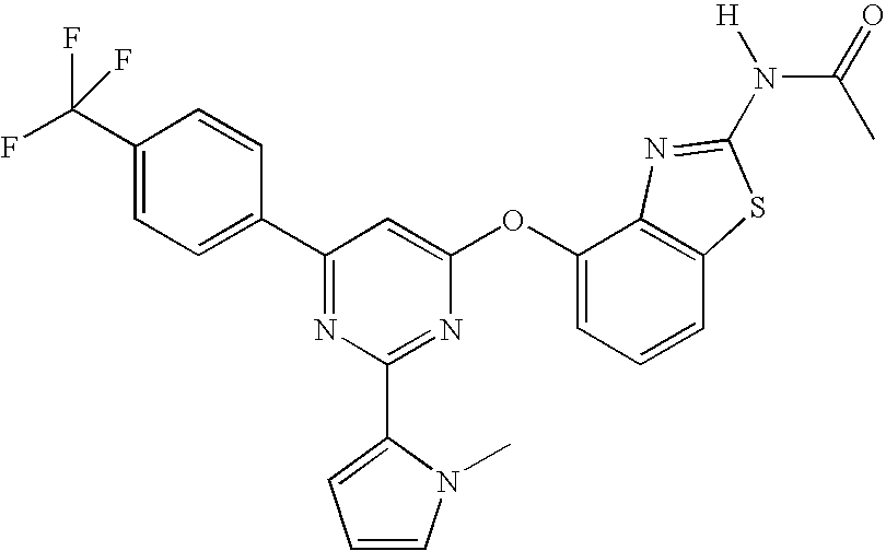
C1(C(F)(F)F)=CC=C(C2=NC(C3=CC=CN3C)=NC(OC3=CC=CC4=C3N=C(N(C(C)=O)[H])S4)=C2)C=C1
